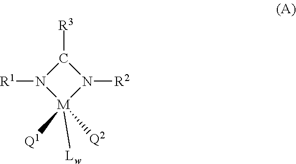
C1([R3])N([R1])[M]([Q2])([Q1])([Lw])N1[R2]
